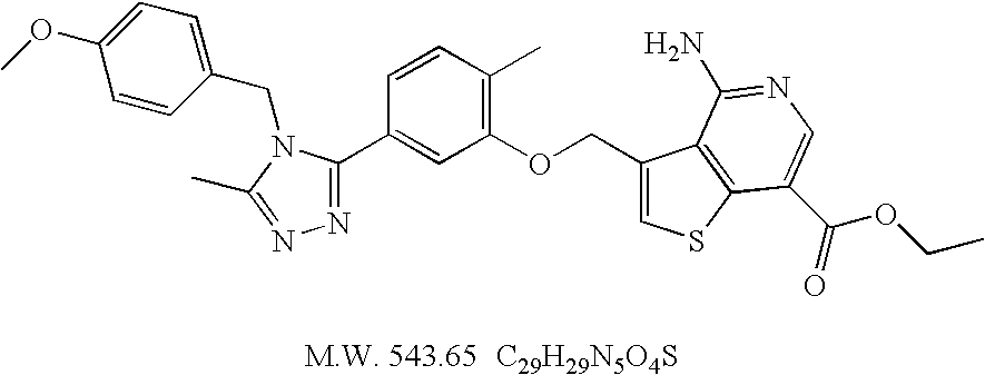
C1(OCC2=CSC3=C2C(N)=NC=C3C(=O)OCC)=C(C)C=CC(C2=NN=C(C)N2CC2=CC=C(OC)C=C2)=C1.[C29H29N5O4S]
